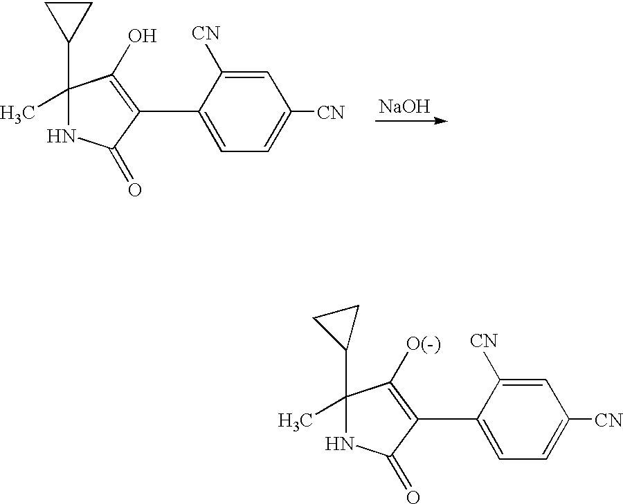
C1=C([CN])C=C([CN])C(C2=C(O)C(C3CC3)(C)NC2=O)=C1.[NaOH].C1=C([CN])C=C([CN])C(C2=C([O(-)])C(C3CC3)(C)NC2=O)=C1
